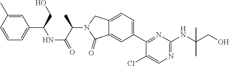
C1(Cl)=CN=C(NC(CO)(C)C)N=C1C1=CC=C2C(=C1)C(=O)N(C(C(=O)NC(C1=CC=CC(C)=C1)CO)C)C2
